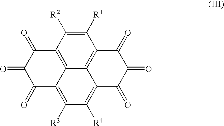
C12=C3C([R2])=C([R1])C4=C1C(=C([R4])C([R3])=C2C(=O)C(=O)C3=O)C(=O)C(=O)C4=O
